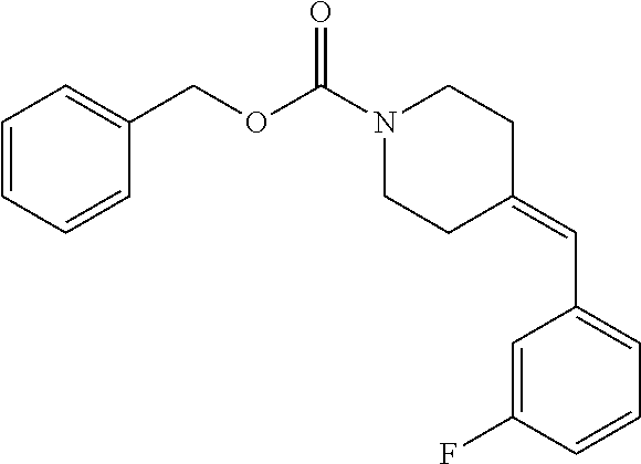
N1(C(OCC2=CC=CC=C2)=O)CCC(=CC2=CC=CC(F)=C2)CC1
